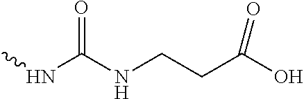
N(C(NCCC(O)=O)=O)C
